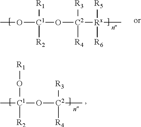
CO[C1](O[C2]([Rx](C)([R5])[R6])([R3])[R4])([R1])[R2].[C1](C)(O[C2](C)([R3])[R4])(O[R1])[R2]
